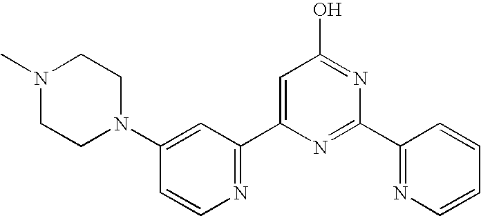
N1(C)CCN(C2=CC(C3=CC(O)=NC(C4=NC=CC=C4)=N3)=NC=C2)CC1
